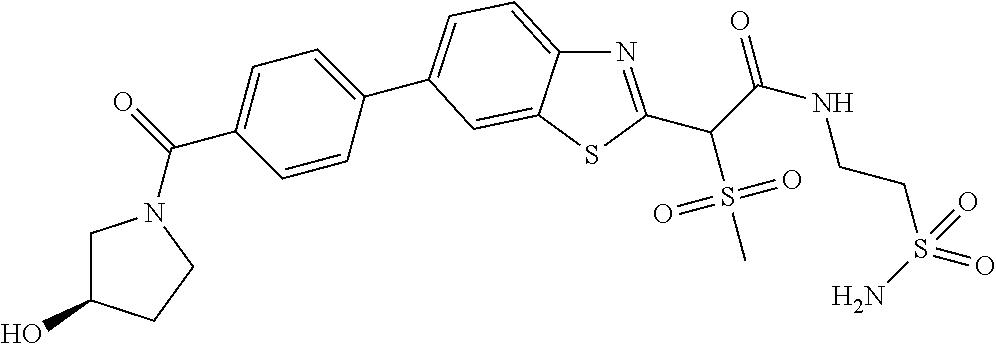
N1=C(C(C(NCCS(=O)(=O)N)=O)S(C)(=O)=O)SC2=CC(C3=CC=C(C(=O)N4CC(O)CC4)C=C3)=CC=C12
